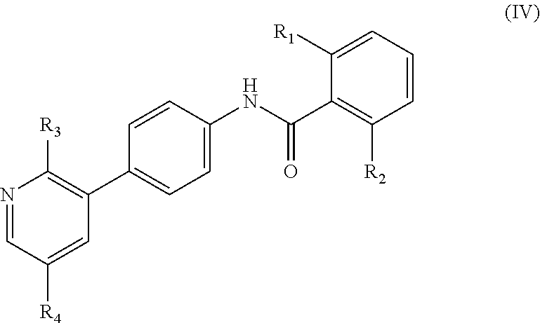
N1=CC([R4])=CC(C2=CC=C(NC(C3=C([R2])C=CC=C3[R1])=O)C=C2)=C1[R3]
